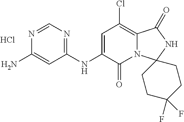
Cl.N1=CN=C(NC2=CC(Cl)=C3N(C2=O)C2(NC3=O)CCC(F)(F)CC2)C=C1N
